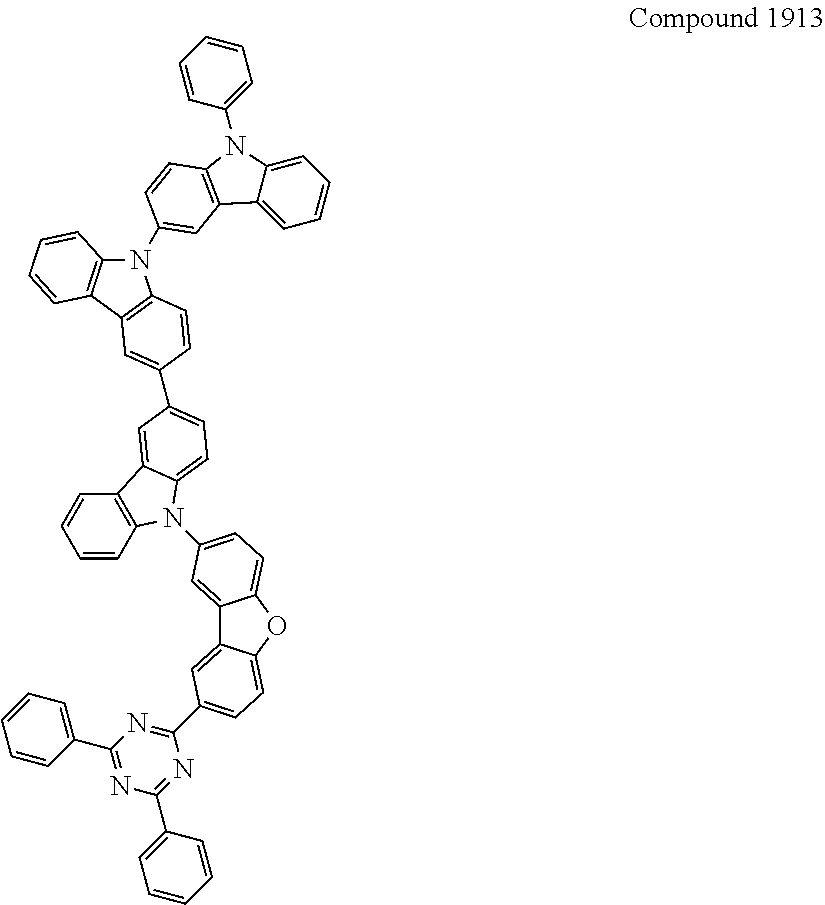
C1=CC=C(C2=NC(C3=CC=CC=C3)=NC(C3=CC=C4C(=C3)C3=CC(N5C6=C(C=CC=C6)C6=CC(C7=CC8=C(N(C9=CC%10=C(N(C%11=CC=CC=C%11)C%11=CC=CC=C%11%10)C=C9)C9=C8C=CC=C9)C=C7)=CC=C56)=CC=C3O4)=N2)C=C1
